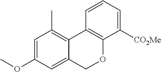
C1=C(OC)C=C2C(=C1C)C1=C(OC2)C([CO2Me])=CC=C1
